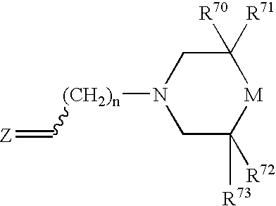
C([(CH2)n]N1CC([R73])([R72])[M]C([R71])([R70])C1)=[Z]
